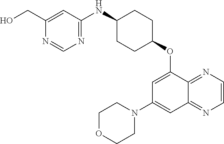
C1(CO)=CC(NC2CCC(OC3=CC(N4CCOCC4)=CC4=NC=CN=C34)CC2)=NC=N1
